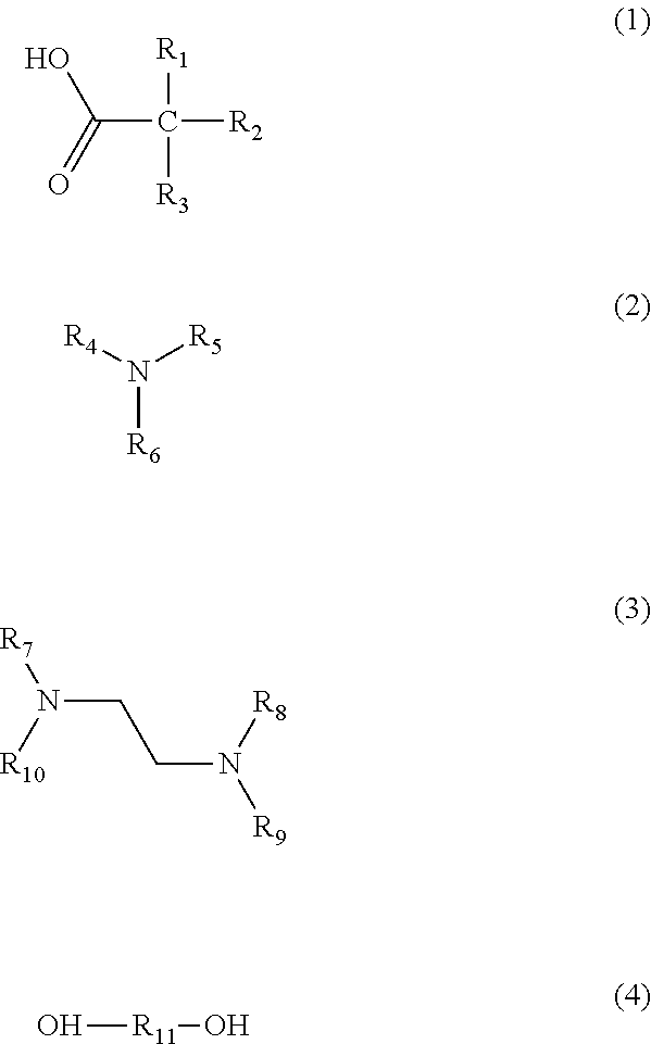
C(C([R2])([R1])[R3])(=O)O.N([R6])([R4])[R5].[R7]N(CCN([R9])[R8])[R10].O[R11]O
